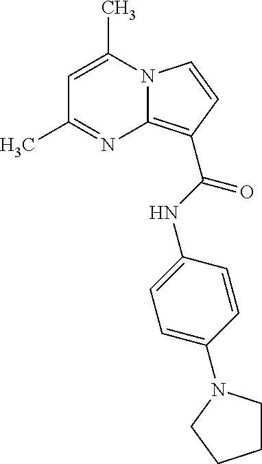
C1=C(C)N2C(=C(C(NC3=CC=C(N4CCCC4)C=C3)=O)C=C2)N=C1C
